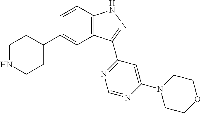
C1=CC2=C(C=C1C1=CCNCC1)C(C1=NC=NC(N3CCOCC3)=C1)=NN2
